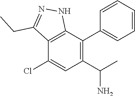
C1(C(C)N)=C(C2=CC=CC=C2)C2=C(C(Cl)=C1)C(CC)=NN2
